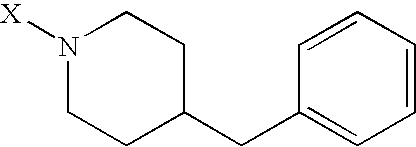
N1([X])CCC(CC2=CC=CC=C2)CC1
